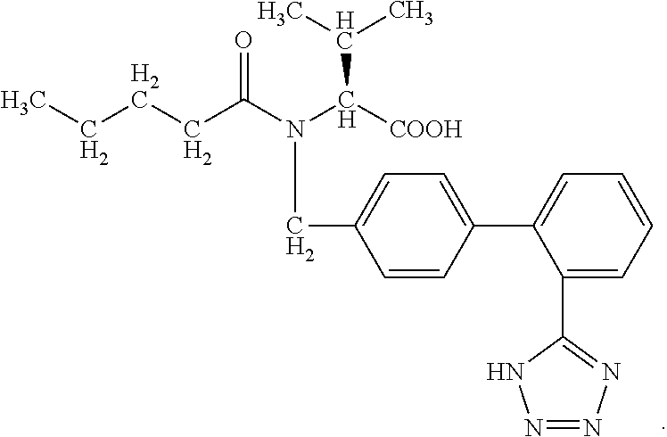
C1=CC(C2=CC=CC=C2C2=NN=NN2)=CC=C1CN(C(CCCC)=O)C([COOH])C(C)C
